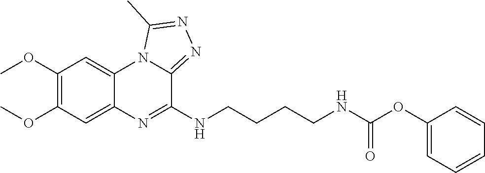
C1(OC)=C(OC)C=C2C(=C1)N1C(=NN=C1C)C(NCCCCNC(OC1=CC=CC=C1)=O)=N2
